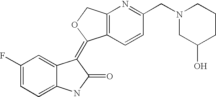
C1(F)=CC=C2C(=C1)C(=C1C3=C(CO1)N=C(CN1CC(O)CCC1)C=C3)C(=O)N2
